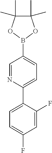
C1(C2=CC=C(B3OC(C)(C)C(C)(C)O3)C=N2)=CC=C(F)C=C1F
